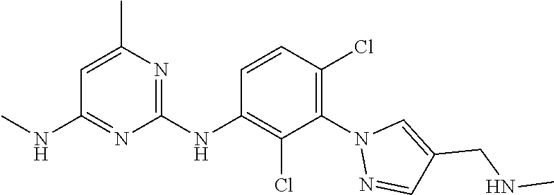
C1=C(C)N=C(NC2=C(Cl)C(N3N=CC(CNC)=C3)=C(Cl)C=C2)N=C1NC
